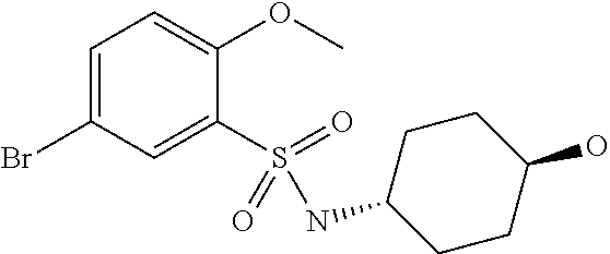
C1=C(Br)C=C(S(=O)(=O)NC2CCC(O)CC2)C(OC)=C1
